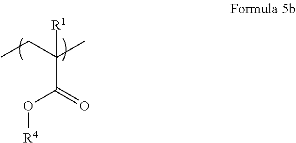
C(C)C(C)([R1])C(=O)O[R4]
